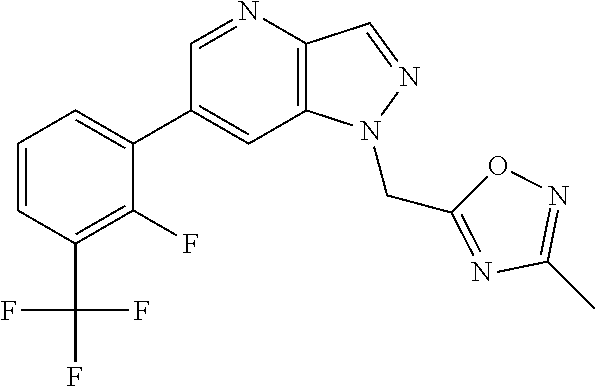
C1(C2=CC=CC(C(F)(F)F)=C2F)=CC2=C(C=NN2CC2=NC(C)=NO2)N=C1
